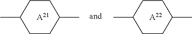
CC1CCC(C)CC1.[A21].CC1CCC(C)CC1.[A22]
